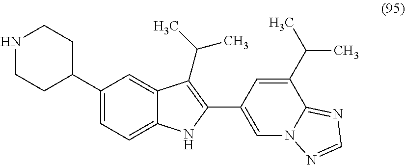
N1CCC(C2=CC=C3C(=C2)C(C(C)C)=C(C2=CN4C(=NC=N4)C(C(C)C)=C2)N3)CC1
